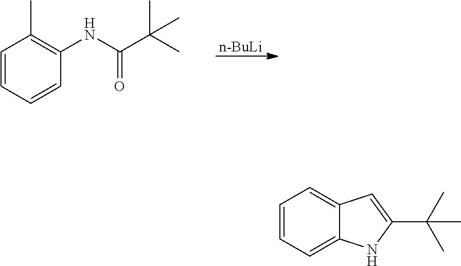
[n-BuLi].C1=CC=CC(NC(C(C)(C)C)=O)=C1C.C1=CC=C2C(=C1)C=C(C(C)(C)C)N2
